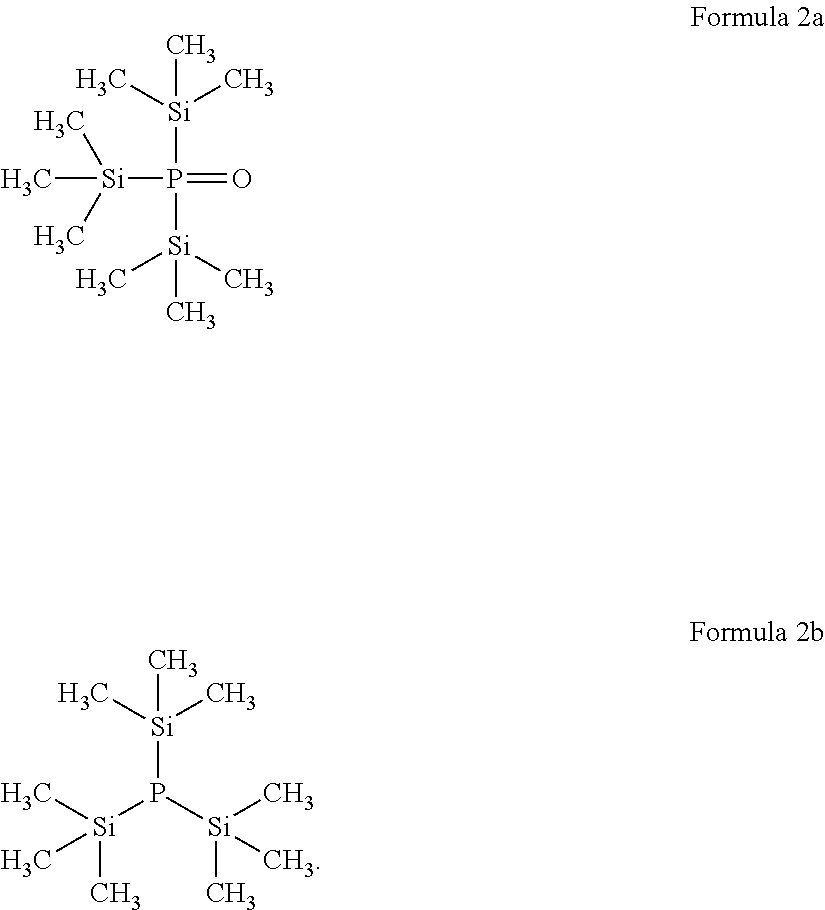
C[Si](P(=O)([Si](C)(C)C)[Si](C)(C)C)(C)C.P([Si](C)(C)C)([Si](C)(C)C)[Si](C)(C)C
